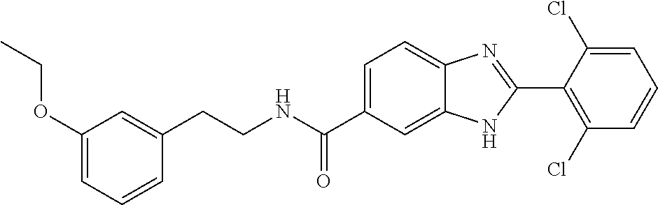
C1(OCC)=CC=CC(CCNC(C2=CC=C3C(=C2)NC(C2=C(Cl)C=CC=C2Cl)=N3)=O)=C1
